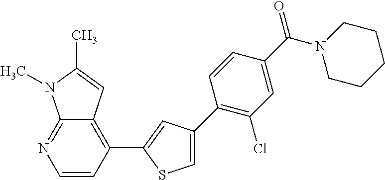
C12=NC=CC(C3=CC(C4=C(Cl)C=C(C(N5CCCCC5)=O)C=C4)=CS3)=C1C=C(C)N2C
